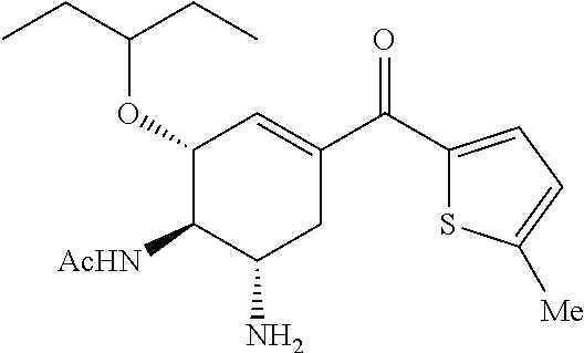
C1(OC(CC)CC)C([AcHN])C(N)CC(C(C2=CC=C([Me])S2)=O)=C1
